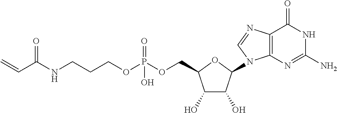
C1(O)C(O)C(N2C3=C(C(=O)NC(N)=N3)N=C2)OC1COP(OCCCNC(C=C)=O)(=O)O
